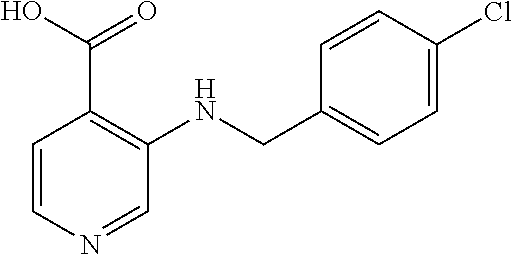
C1(CNC2=C(C(O)=O)C=CN=C2)=CC=C(Cl)C=C1
